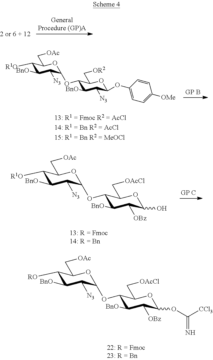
C1([R1O])C([BnO])C([N3])C(OC2C([BnO])C([N3])C(OC3=CC=C([OMe])C=C3)OC2C[OR2])OC1C[OAc].C1([R1O])C([BnO])C([N3])C(OC2C([BnO])C([OBz])C(O)OC2C[OAcCl])OC1C[OAc].C1([RO])C([BnO])C([N3])C(OC2C([BnO])C([OBz])C(OC([CCl3])=N)OC2C[OAcCl])OC1C[OAc]
